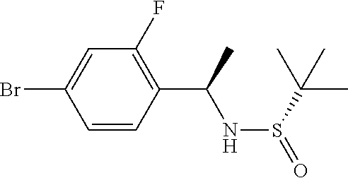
C1=C(Br)C=CC(C(C)NS(C(C)(C)C)=O)=C1F
